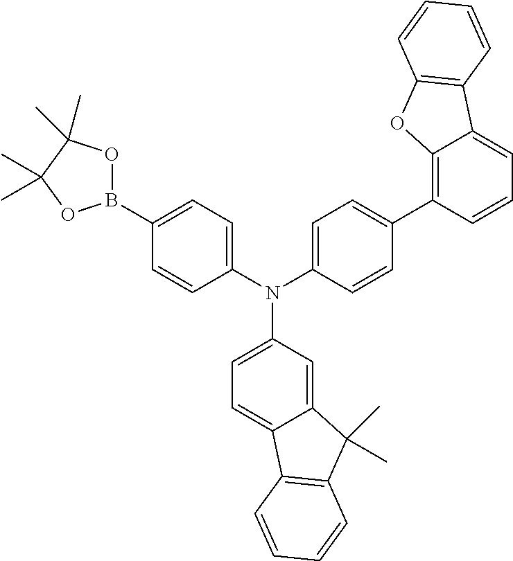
C1(B2OC(C)(C)C(C)(C)O2)=CC=C(N(C2=CC=C(C3=C4C(=CC=C3)C3=C(O4)C=CC=C3)C=C2)C2=CC=C3C(=C2)C(C)(C)C2=C3C=CC=C2)C=C1
